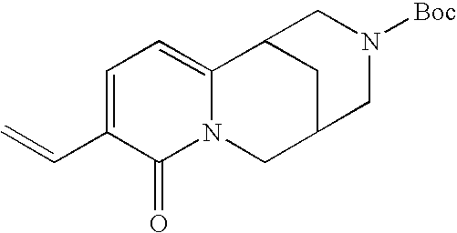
C1=C(C=C)C(=O)N2C(=C1)C1CC(C2)CN([Boc])C1
